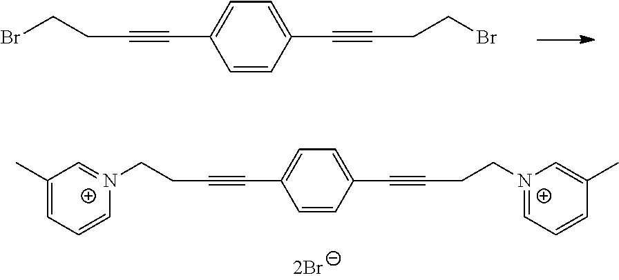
C1=C(C#CCC[N+]2=CC(C)=CC=C2)C=CC(C#CCC[N+]2=CC=CC(C)=C2)=C1.C1=C(C#CCCBr)C=CC(C#CCCBr)=C1
